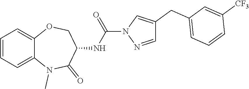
C1=NN(C(NC2C(=O)N(C)C3=CC=CC=C3OC2)=O)C=C1CC1=CC=CC([CF3])=C1
